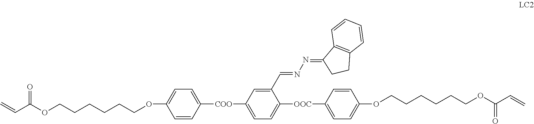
C1=CC([COO]C2=CC=C([OOC]C3=CC=C(OCCCCCCOC(C=C)=O)C=C3)C(C=NN=C3CCC4=C3C=CC=C4)=C2)=CC=C1OCCCCCCOC(C=C)=O
